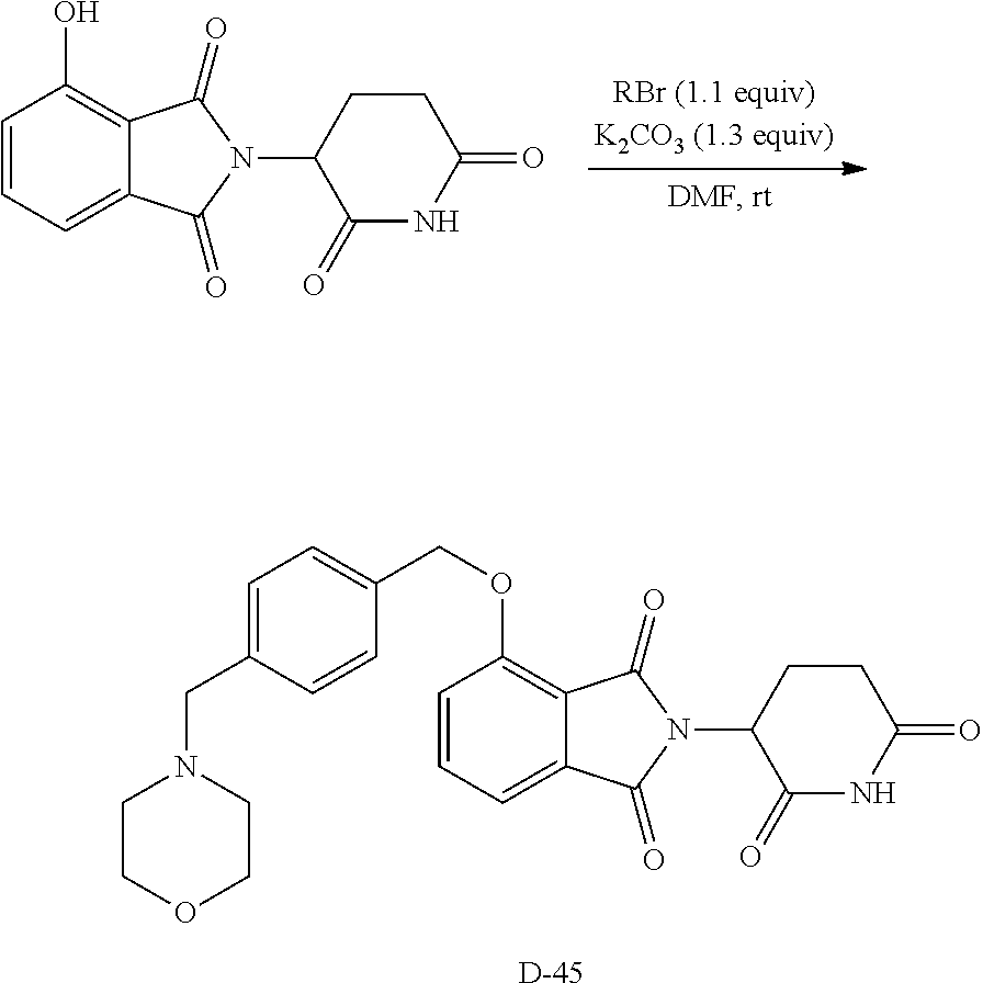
C1=CC=C2C(=C1O)C(=O)N(C1C(=O)NC(=O)CC1)C2=O.C1=CC=C2C(=C1OCC1=CC=C(CN3CCOCC3)C=C1)C(=O)N(C1C(=O)NC(=O)CC1)C2=O.[D]
